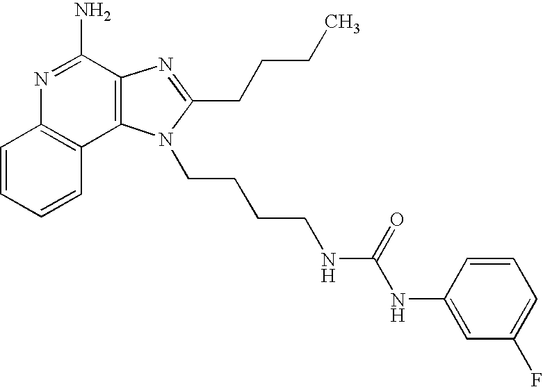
C1=CC=CC2=C1N=C(N)C1=C2N(CCCCNC(NC2=CC(F)=CC=C2)=O)C(CCCC)=N1
